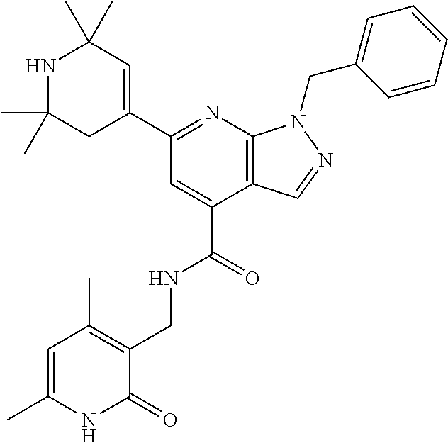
C1(C)(C)CC(C2=NC3=C(C(C(=O)NCC4=C(C)C=C(C)NC4=O)=C2)C=NN3CC2=CC=CC=C2)=CC(C)(C)N1
